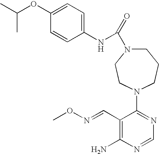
C1(N2CCCN(C(=O)NC3=CC=C(OC(C)C)C=C3)CC2)=NC=NC(N)=C1C=NOC
